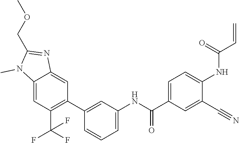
C12=CC(C(F)(F)F)=C(C3=CC(NC(C4=CC=C(NC(C=C)=O)C(C#N)=C4)=O)=CC=C3)C=C1N=C(COC)N2C
